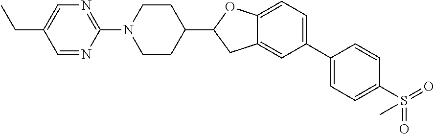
C1CN(C2=NC=C(CC)C=N2)CCC1C1CC2=CC(C3=CC=C(S(=O)(=O)C)C=C3)=CC=C2O1
